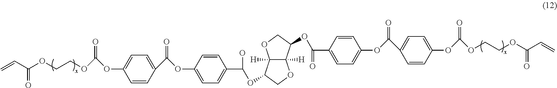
C=CC(OCCOC(OC1=CC=C(C(OC2=CC=C(C(OC3C4([H])C([H])(OC3)C(OC(=O)C3=CC=C(OC(C5=CC=C(OC(OCCOC(C=C)=O)=O)C=C5)=O)C=C3)CO4)O)C=C2)=O)C=C1)=O)=O
